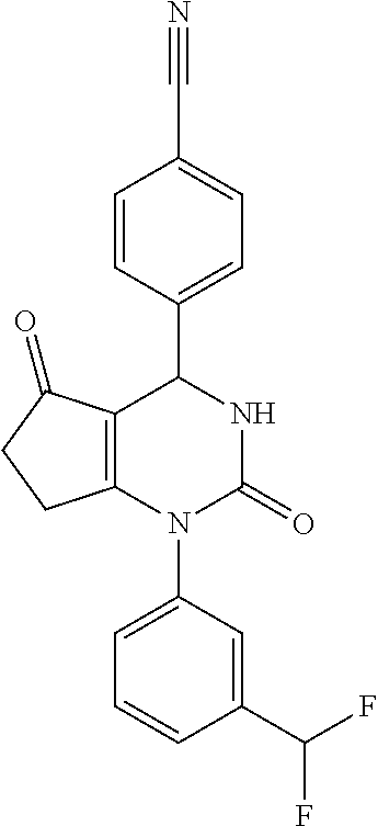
C12=C(N(C3=CC=CC(C(F)F)=C3)C(=O)NC1C1=CC=C(C#N)C=C1)CCC2=O
